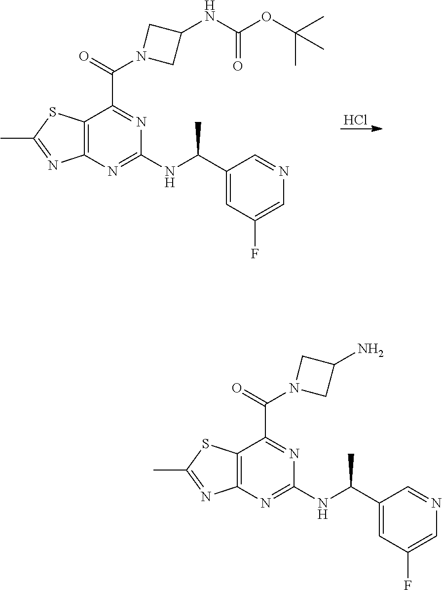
C1(C(NC2=NC3=C(C(C(=O)N4CC(NC(OC(C)(C)C)=O)C4)=N2)SC(C)=N3)C)=CC(F)=CN=C1.Cl.C1(C(NC2=NC3=C(C(C(=O)N4CC(N)C4)=N2)SC(C)=N3)C)=CC(F)=CN=C1
